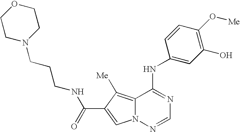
C12=C([Me])C(C(=O)NCCCN3CCOCC3)=CN1N=CN=C2NC1=CC(O)=C(O[Me])C=C1
